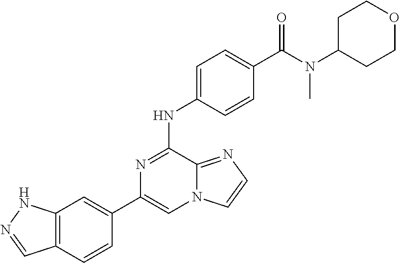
C1(C2=CC3=C(C=C2)C=NN3)=CN2C(=NC=C2)C(NC2=CC=C(C(=O)N(C3CCOCC3)C)C=C2)=N1
